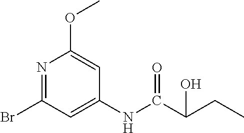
N1=C(Br)C=C(NC(C(CC)O)=O)C=C1OC
